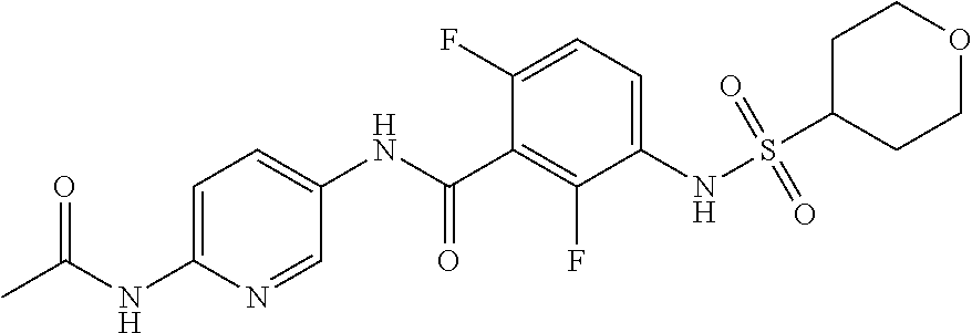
C1=C(NC(C)=O)N=CC(NC(C2=C(F)C(NS(C3CCOCC3)(=O)=O)=CC=C2F)=O)=C1
